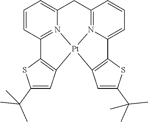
C1C2=N3C(=CC=C2)C2=C([Pt]34N3=C(C=CC=C13)C1=C4C=C(C(C)(C)C)S1)C=C(C(C)(C)C)S2
